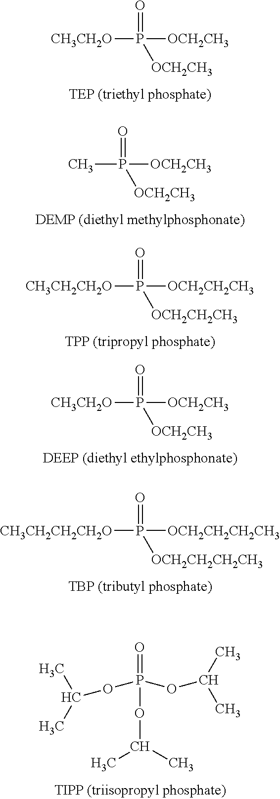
[CH3CH2O]P([OCH2CH3])(=O)[OCH2CH3].CP([OCH2CH3])(=O)[OCH2CH3].[CH3CH2CH2O]P([OCH2CH2CH3])(=O)[OCH2CH2CH3].[CH3CH2O]P([OCH2CH3])(=O)[OCH2CH3].[CH3CH2CH2CH2O]P([OCH2CH2CH2CH3])(=O)[OCH2CH2CH2CH3].P(=O)(OC(C)C)(OC(C)C)OC(C)C
